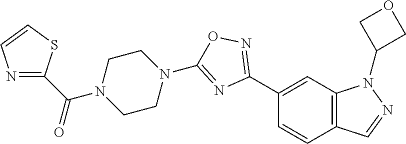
C1(C2=NOC(N3CCN(C(C4=NC=CS4)=O)CC3)=N2)=CC2=C(C=C1)C=NN2C1COC1
